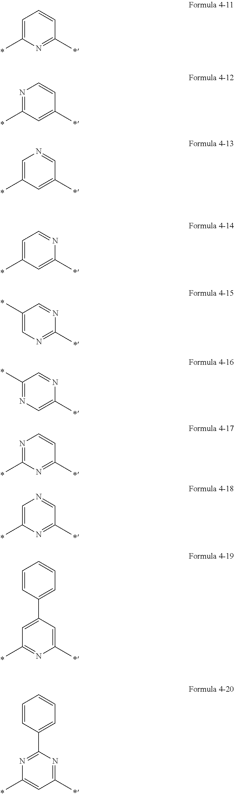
C1=C(C)N=C(C)C=C1.N1=C(C)C=C(C)C=C1.C1=C(C)C=C(C)C=N1.C1=C(C)C=C(C)N=C1.C1(C)=CN=C(C)N=C1.C1(C)=NC=C(C)N=C1.N1=C(C)N=C(C)C=C1.C1=C(C)N=C(C)C=N1.C1=C(C2=CC=CC=C2)C=C(C)N=C1C.N1=C(C2=CC=CC=C2)N=C(C)C=C1C
